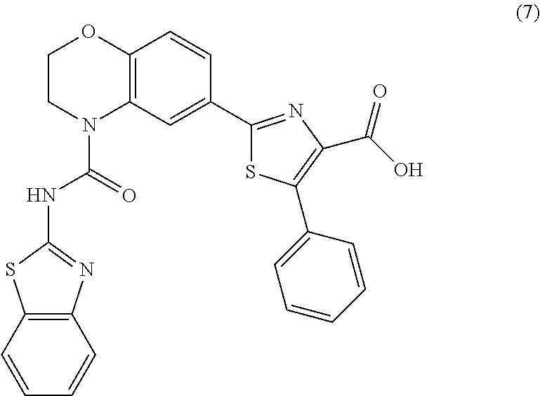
C12=C(C=CC=C1)SC(NC(N1C3=C(OCC1)C=CC(C1=NC(C(O)=O)=C(C4=CC=CC=C4)S1)=C3)=O)=N2
